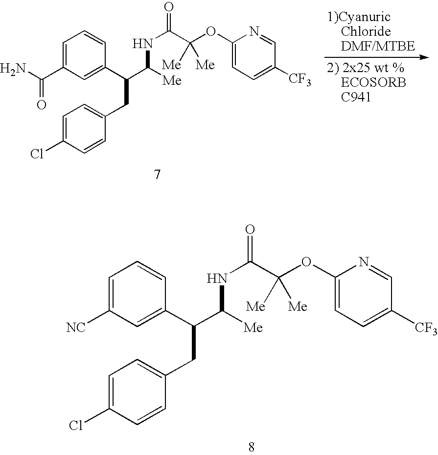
C1=C(C(N)=O)C=C(C(C([Me])NC(C(OC2=CC=C([CF3])C=N2)([Me])[Me])=O)CC2=CC=C(Cl)C=C2)C=C1.C1=C([NC])C=C(C(C([Me])NC(C(OC2=CC=C([CF3])C=N2)([Me])[Me])=O)CC2=CC=C(Cl)C=C2)C=C1
